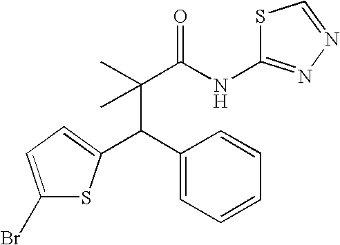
C(C(C)(C(NC1=NN=CS1)=O)C)(C1=CC=CC=C1)C1=CC=C(Br)S1
